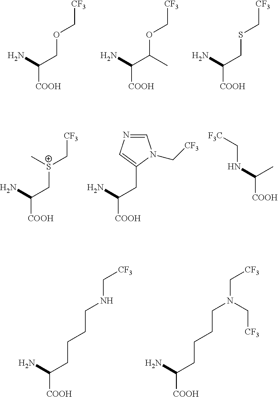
[CF3]COCC(N)[COOH].[CF3]COC(C(N)[COOH])C.[CF3]CSCC(N)[COOH].C([CF3])NCCCCC([COOH])N.C([CF3])N(CCCCC([COOH])N)C[CF3].[CF3]C[S+](CC(N)[COOH])C.C(NC(C)[COOH])[F3C].C1(CC(N)[COOH])=CN=CN1C[CF3]
